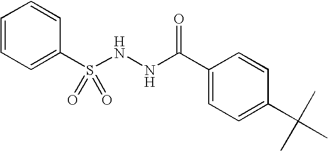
C1=C(S(NNC(C2=CC=C(C(C)(C)C)C=C2)=O)(=O)=O)C=CC=C1
